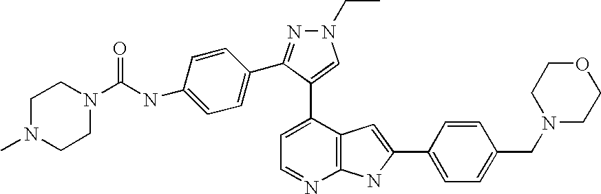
C1=C(C2=CN(CC)N=C2C2=CC=C(NC(=O)N3CCN(C)CC3)C=C2)C2=C(N=C1)NC(C1=CC=C(CN3CCOCC3)C=C1)=C2
